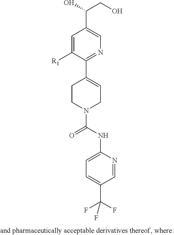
C1=C([R1])C(C2=CCN(C(NC3=CC=C(C(F)(F)F)C=N3)=O)CC2)=NC=C1C(O)CO
